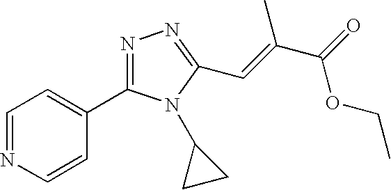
C1=NC=CC(C2=NN=C(C=C(C)C(=O)OCC)N2C2CC2)=C1
